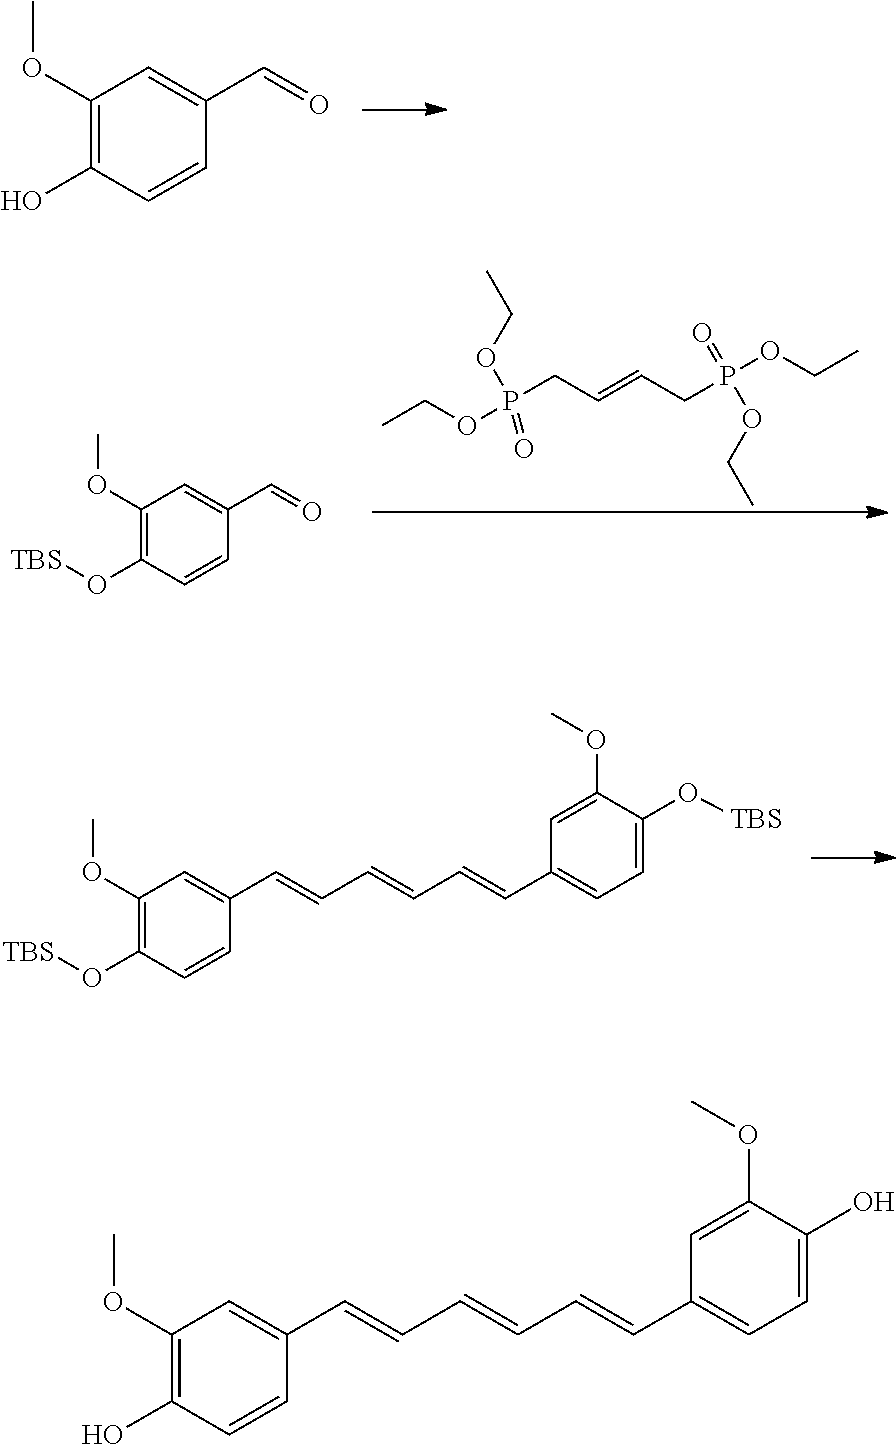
C1(OC)=C(O)C=CC(C=O)=C1.CCOP(CC=CCP(OCC)(=O)OCC)(OCC)=O.C1(OC)=C(O[TBS])C=CC(C=O)=C1.C1(OC)=C(O[TBS])C=CC(C=CC=CC=CC2=CC=C(O[TBS])C(OC)=C2)=C1.C1(OC)=C(O)C=CC(C=CC=CC=CC2=CC=C(O)C(OC)=C2)=C1
